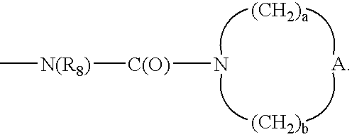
C[N(R8)][C(O)]N
